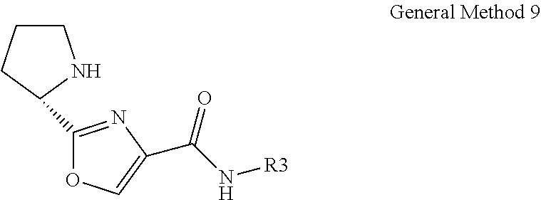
C1CCC(C2=NC(C(=O)N[R3])=CO2)N1
